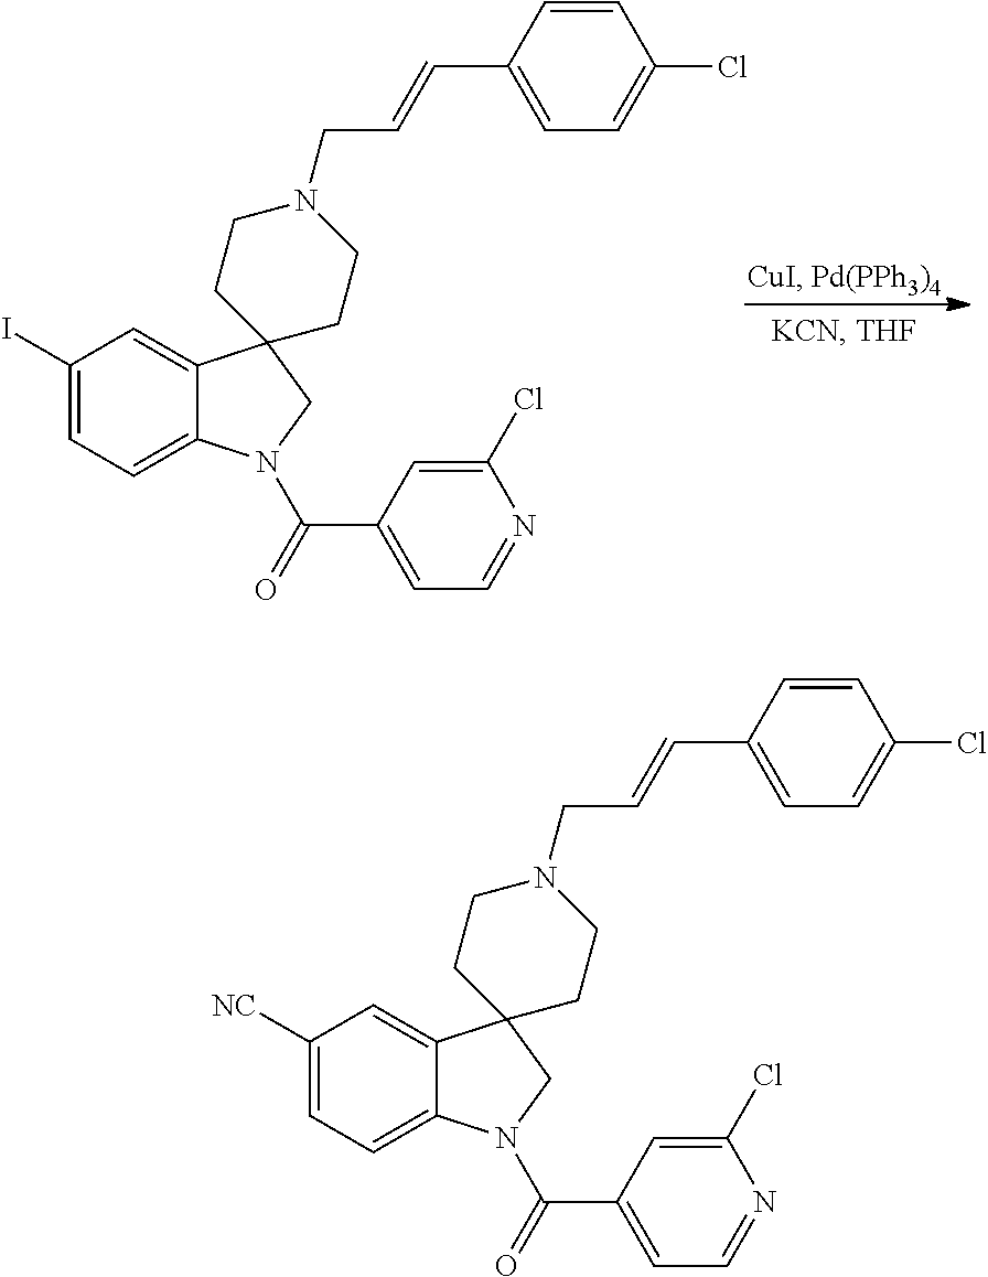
C1([NC])=CC=C2C(=C1)C1(CN2C(=O)C2=CC=NC(Cl)=C2)CCN(CC=CC2=CC=C(Cl)C=C2)CC1.C1(I)=CC=C2C(=C1)C1(CN2C(=O)C2=CC=NC(Cl)=C2)CCN(CC=CC2=CC=C(Cl)C=C2)CC1
